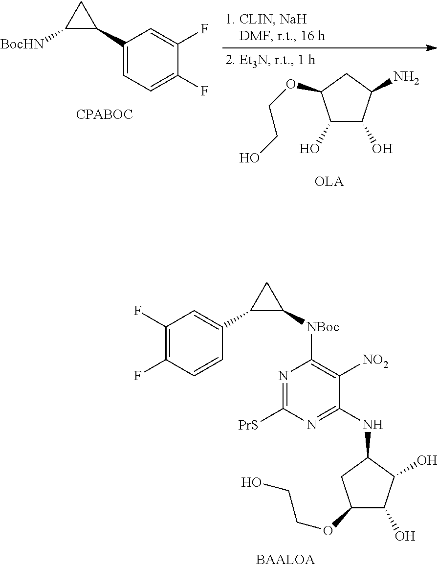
C1(O)C(O)C(N)CC1OCCO.C1(C2CC2[BocHN])=CC=C(F)C(F)=C1.C1(F)=C(F)C=CC(C2C([NBoc]C3=C([NO2])C(NC4CC(OCCO)C(O)C4O)=NC([PrS])=N3)C2)=C1
